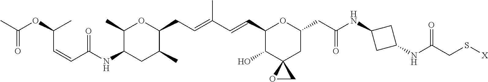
C1(C)C(NC(=O)C=CC(C)OC(=O)C)CC(C)C(CC=C(C)C=CC2C(O)C3(CC(CC(=O)NC4CC(NC(CS[X])=O)C4)O2)OC3)O1
